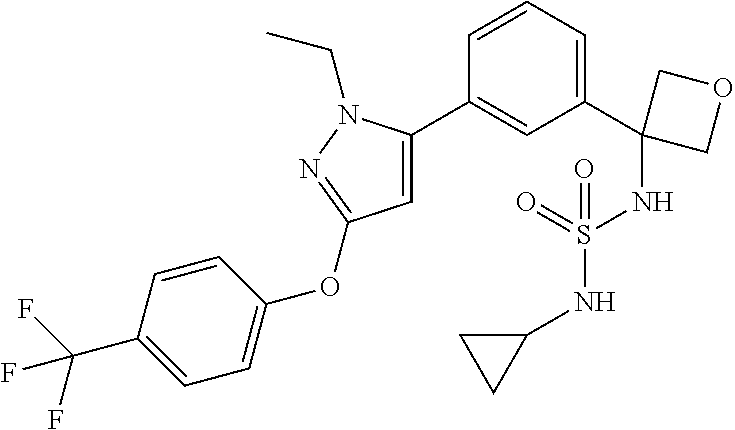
C1=C(C2=CC(OC3=CC=C(C(F)(F)F)C=C3)=NN2CC)C=CC=C1C1(NS(=O)(NC2CC2)=O)COC1
